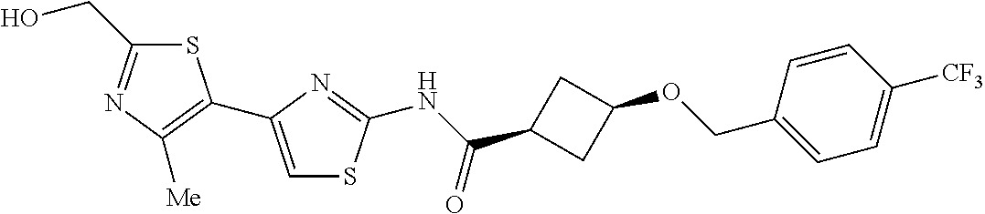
S1C(CO)=NC([Me])=C1C1=CSC(NC(C2CC(OCC3=CC=C([CF3])C=C3)C2)=O)=N1
